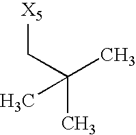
[X5]CC(C)(C)C
